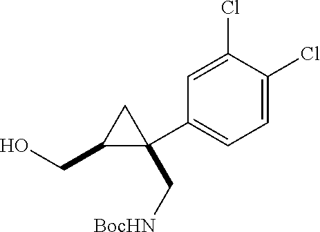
C1(CO)C(C[BocHN])(C2=CC=C(Cl)C(Cl)=C2)C1
